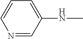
C1=CN=CC(NC)=C1
